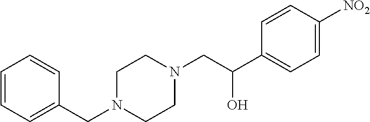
C1=CC=CC(CN2CCN(CC(C3=CC=C([NO2])C=C3)O)CC2)=C1
